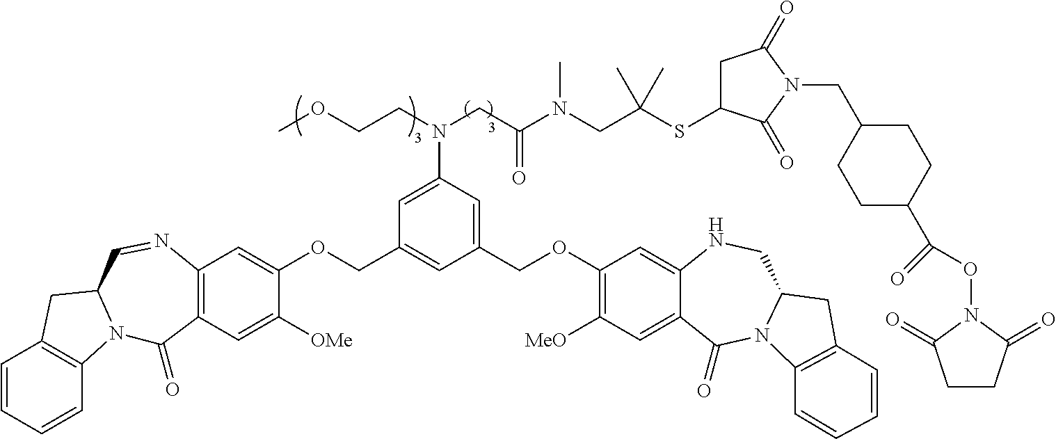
C1=CC=CC2=C1CC1N2C(=O)C2=C(N=C1)C=C(OCC1=CC(COC3=C([MeO])C=C4C(=C3)NCC3N(C4=O)C4=C(C3)C=CC=C4)=CC(N(CC(N(CC(SC3CC(=O)N(CC4CCC(C(ON5C(=O)CCC5=O)=O)CC4)C3=O)(C)C)C)=O)CCOC)=C1)C([OMe])=C2
